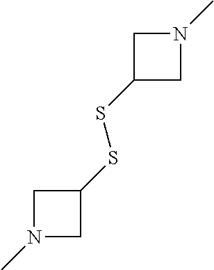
C1(SSC2CN(C)C2)CN(C)C1
